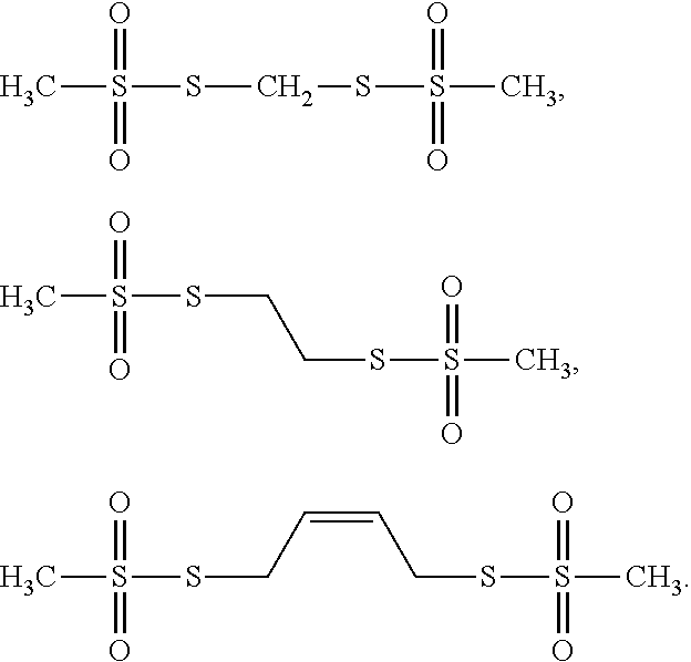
CS(SCSS(C)(=O)=O)(=O)=O.CS(SCCSS(C)(=O)=O)(=O)=O.CS(SCC=CCSS(C)(=O)=O)(=O)=O
